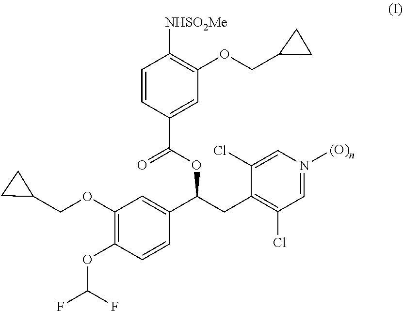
O(C(F)F)C1=C(OCC2CC2)C=C(C(CC2=C(Cl)C=N([(O)n])C=C2Cl)OC(C2=CC(OCC3CC3)=C([NHSO2Me])C=C2)=O)C=C1
